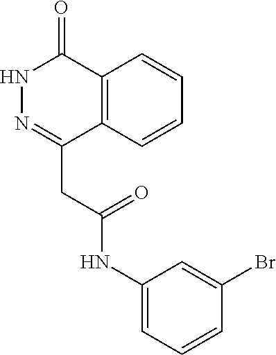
C12=C(C=CC=C1)C(CC(NC1=CC=CC(Br)=C1)=O)=NNC2=O
